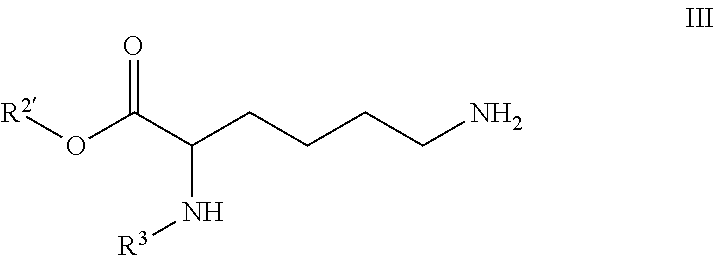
C(C(CCCCN)N[R3])(=O)O[R2]
